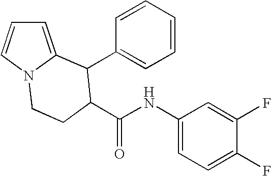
C1=C2N(C=C1)CCC(C(NC1=CC=C(F)C(F)=C1)=O)C2C1=CC=CC=C1
